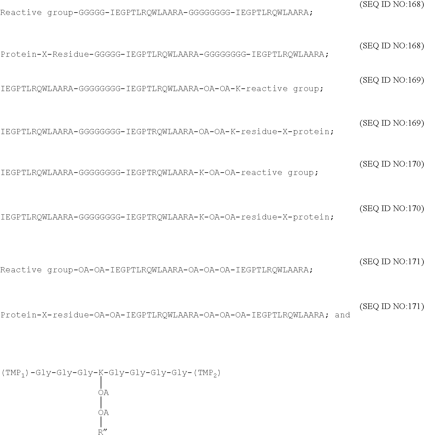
[(TMP1)-Gly-Gly-Gly-K-Gly-Gly-Gly-Gly-(TMP2)][OA][OA][R]
